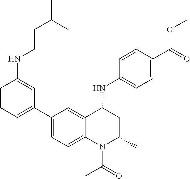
C1(NC2CC(C)N(C(C)=O)C3=CC=C(C4=CC=CC(NCCC(C)C)=C4)C=C23)=CC=C(C(=O)OC)C=C1
